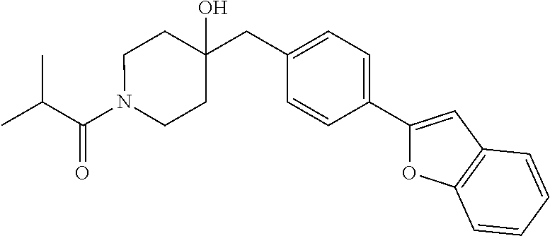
C(=O)(C(C)C)N1CCC(CC2=CC=C(C3=CC4=C(O3)C=CC=C4)C=C2)(O)CC1
